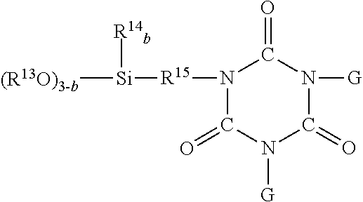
[(R13O)3-b][Si]([R14b])[R15]N1C(=O)N([G])C(=O)N([G])C1=O
